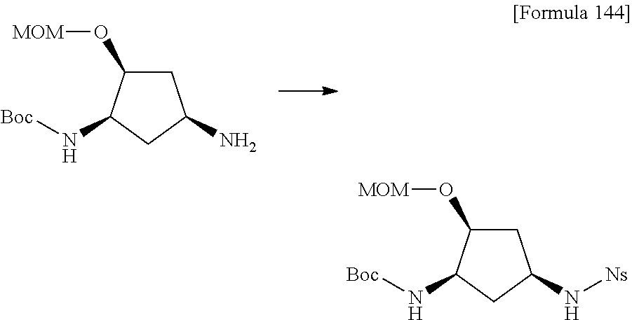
C1C(O[MOM])C(N[Boc])CC1N.C1C(O[MOM])C(N[Boc])CC1N[Ns]
